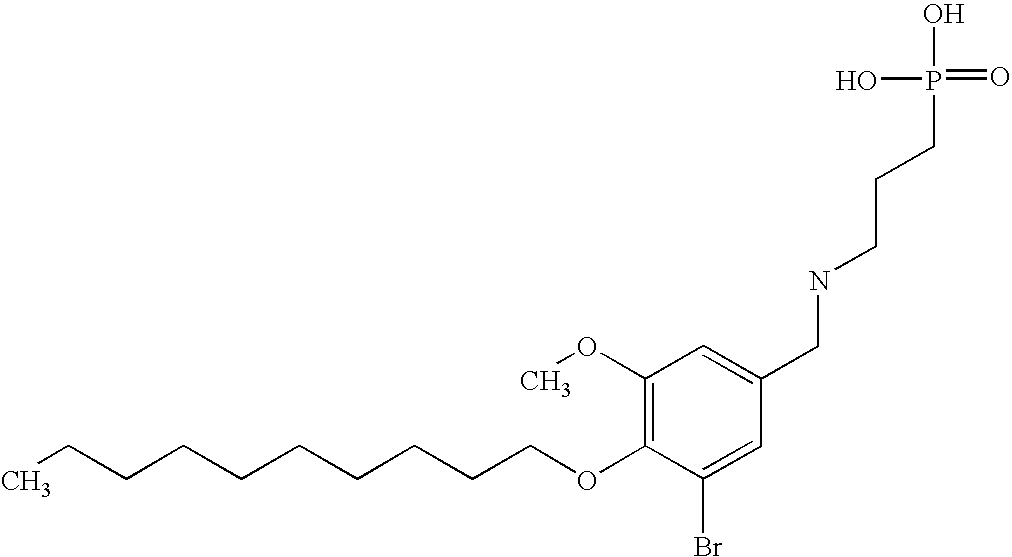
C(COC1=C(OC)C=C(CNCCCP(=O)(O)O)C=C1Br)CCCCCCCC
